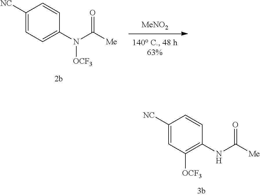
C1([OCF3])=C(NC([Me])=O)C=CC([NC])=C1.[MeNO2].C1=C(N(C([Me])=O)[OCF3])C=CC([NC])=C1
